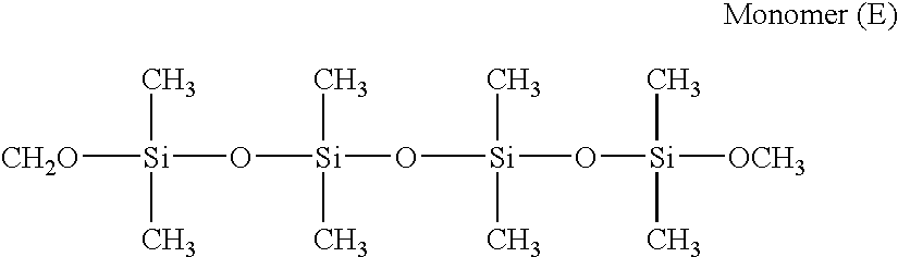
[CH2O][Si](O[Si](O[Si](O[Si]([OCH3])(C)C)(C)C)(C)C)(C)C
